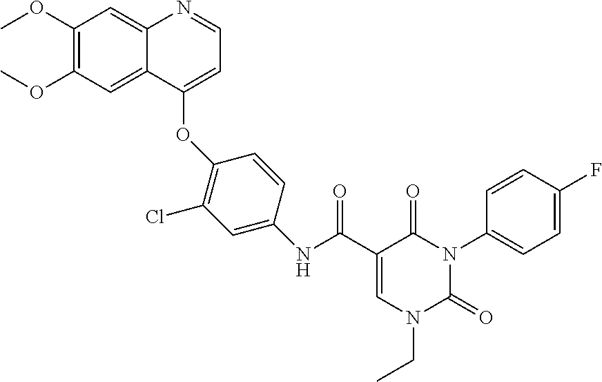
C1(OC)=C(OC)C=C2C(=C1)N=CC=C2OC1=C(Cl)C=C(NC(C2=CN(CC)C(=O)N(C3=CC=C(F)C=C3)C2=O)=O)C=C1
